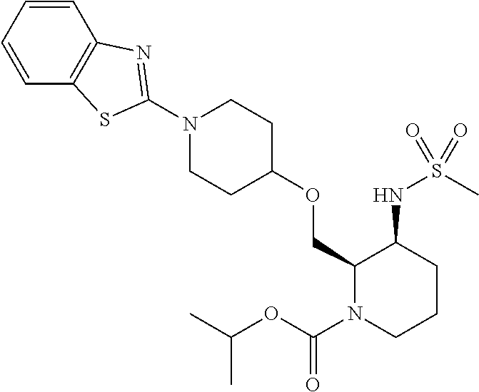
C1(COC2CCN(C3=NC4=C(C=CC=C4)S3)CC2)N(C(OC(C)C)=O)CCCC1NS(C)(=O)=O
